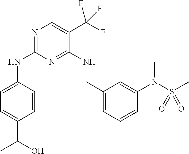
C1=C(NC2=NC=C(C(F)(F)F)C(NCC3=CC=CC(N(C)S(C)(=O)=O)=C3)=N2)C=CC(C(O)C)=C1
